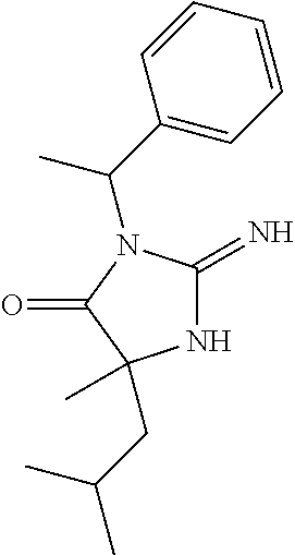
N1C(=N)N(C(C2=CC=CC=C2)C)C(=O)C1(C)CC(C)C
